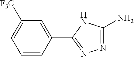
C1=CC(C2=NN=C(N)N2)=CC([F3C])=C1
